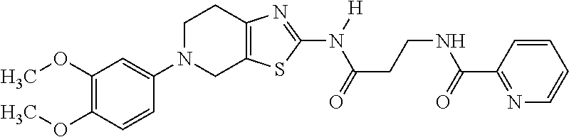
C1(OC)=C(OC)C=CC(N2CC3=C(CC2)N=C(N([H])C(=O)CCNC(C2=NC=CC=C2)=O)S3)=C1
